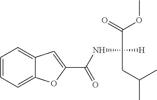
C1=CC=C2C(=C1)C=C(C(NC([H])(C(OC)=O)CC(C)C)=O)O2
